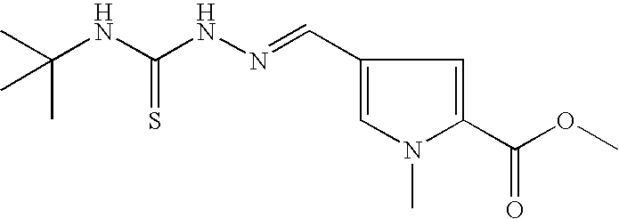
CC(NC(NN=CC1=CN(C)C(C(OC)=O)=C1)=S)(C)C
